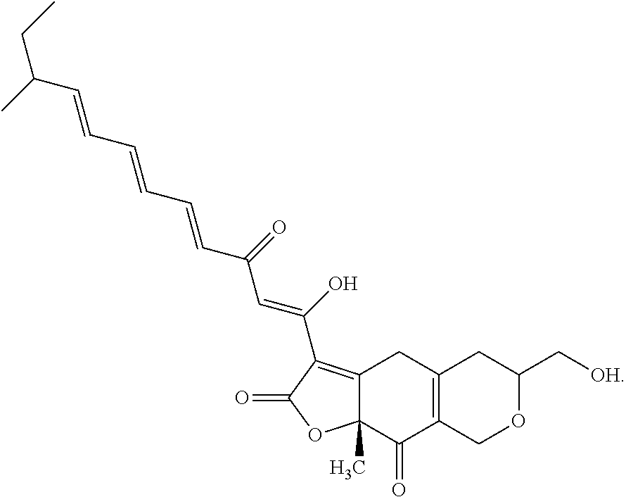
C12=C(COC(C[OH])C1)C(=O)C1(C)C(=C(C(O)=CC(C=CC=CC=CC(C)CC)=O)C(=O)O1)C2
